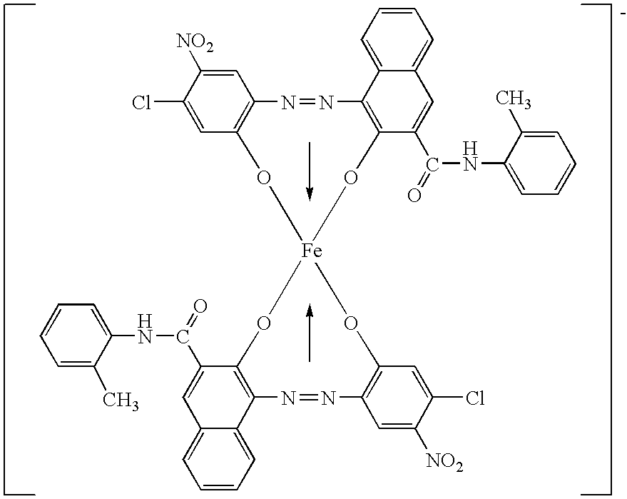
N1=NC2=C(C(C(NC3=CC=CC=C3C)=O)=CC3=CC=CC=C23)O[Fe]2(OC3=C1C=C([NO2])C(Cl)=C3)OC1=C(N=NC3=C(C=C(Cl)C([NO2])=C3)O2)C2=CC=CC=C2C=C1C(NC1=CC=CC=C1C)=O
